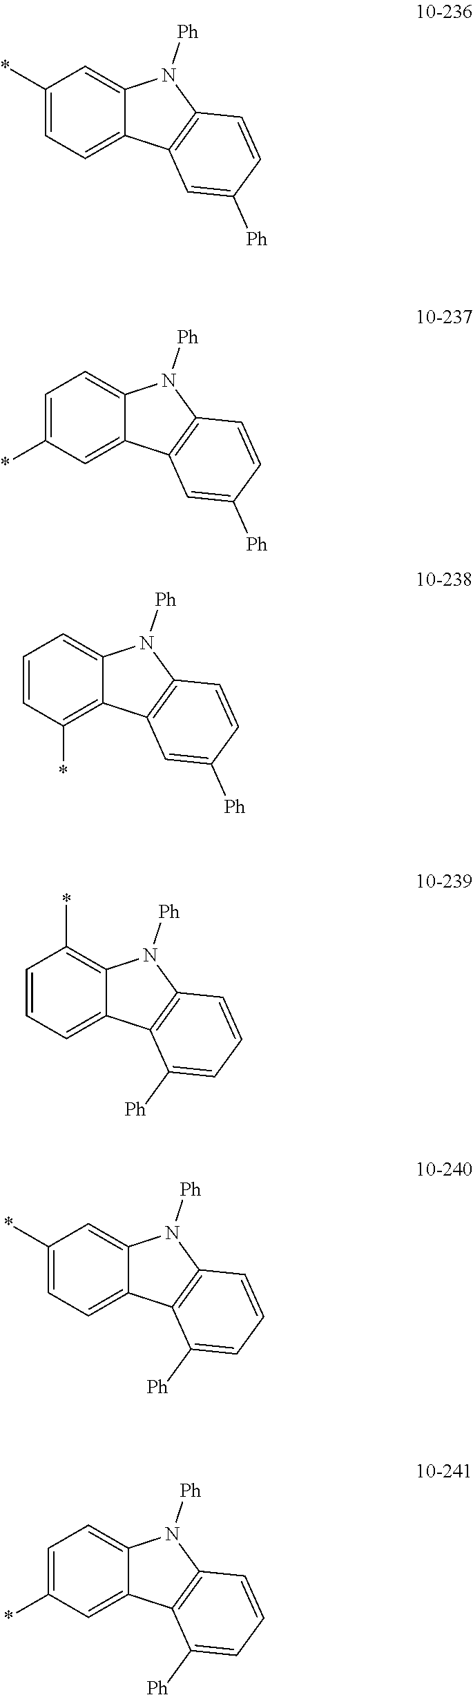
C1(*)=CC=C2C(=C1)N([Ph])C1=C2C=C([Ph])C=C1.C1=C(*)C=C2C(=C1)N([Ph])C1=C2C=C([Ph])C=C1.C1=CC(*)=C2C(=C1)N([Ph])C1=C2C=C([Ph])C=C1.C1=CC=C2C(=C1*)N([Ph])C1=C2C([Ph])=CC=C1.C1(*)=CC=C2C(=C1)N([Ph])C1=C2C([Ph])=CC=C1.C1=C(*)C=C2C(=C1)N([Ph])C1=C2C([Ph])=CC=C1
